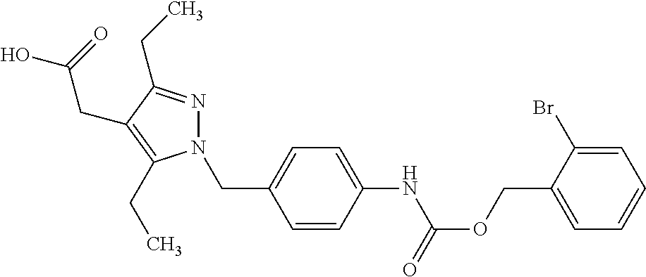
O=C(OCC1=CC=CC=C1Br)NC1=CC=C(CN2N=C(CC)C(CC(=O)O)=C2CC)C=C1
